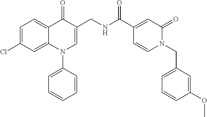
C1=C(Cl)C=C2C(=C1)C(=O)C(CNC(C1=CC(=O)N(CC3=CC=CC(OC)=C3)C=C1)=O)=CN2C1=CC=CC=C1
